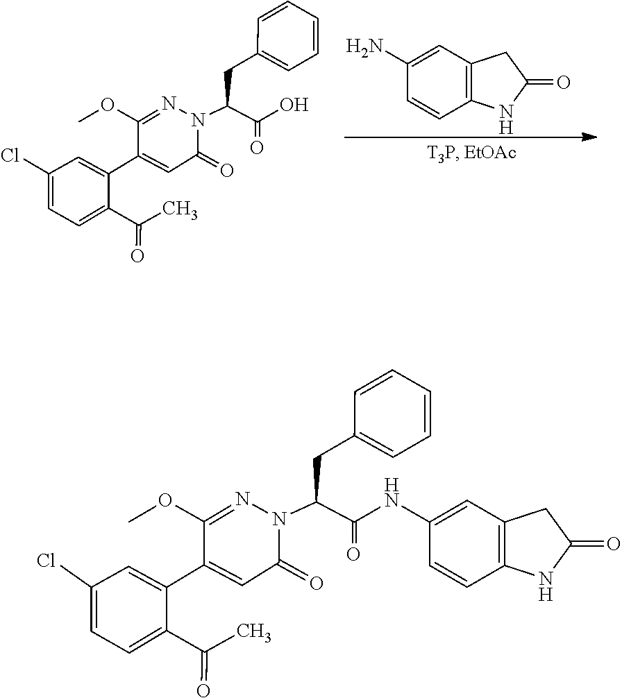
C1(N)=CC2=C(C=C1)NC(=O)C2.C1(CC(C(=O)O)N2C(=O)C=C(C3=CC(Cl)=CC=C3C(=O)C)C(OC)=N2)=CC=CC=C1.C1(CC(C(=O)NC2=CC3=C(C=C2)NC(=O)C3)N2C(=O)C=C(C3=CC(Cl)=CC=C3C(=O)C)C(OC)=N2)=CC=CC=C1
